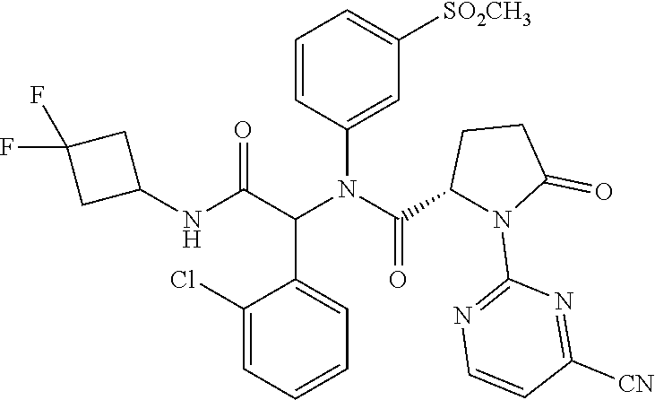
C1=CC(N(C(=O)C2CCC(=O)N2C2=NC=CC([CN])=N2)C(C(NC2CC(F)(F)C2)=O)C2=CC=CC=C2Cl)=CC([SO2CH3])=C1
